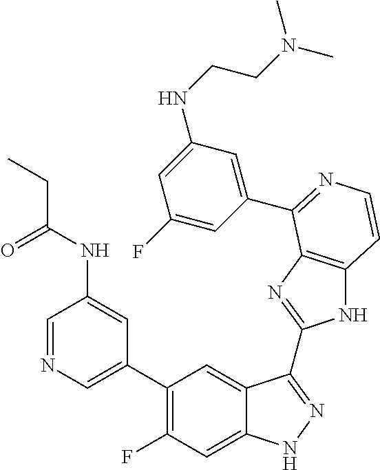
C1=C(C2=C(F)C=C3C(=C2)C(C2=NC4=C(N2)C=CN=C4C2=CC(NCCN(C)C)=CC(F)=C2)=NN3)C=C(NC(CC)=O)C=N1
